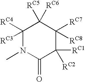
C1([RC3])([RC4])N(C)C(=O)C([RC1])([RC2])C([RC7])([RC8])C1([RC6])[RC5]
